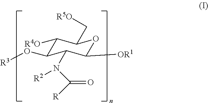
C1([R4O])C(O[R3])C(N(C([R])=O)[R2])C([OR1])OC1C[R5O]
